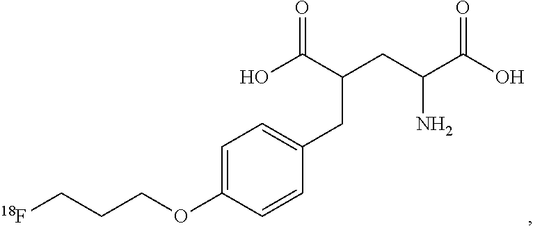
C1=C(OCCC[18F])C=CC(CC(C(=O)O)CC(N)C(=O)O)=C1
